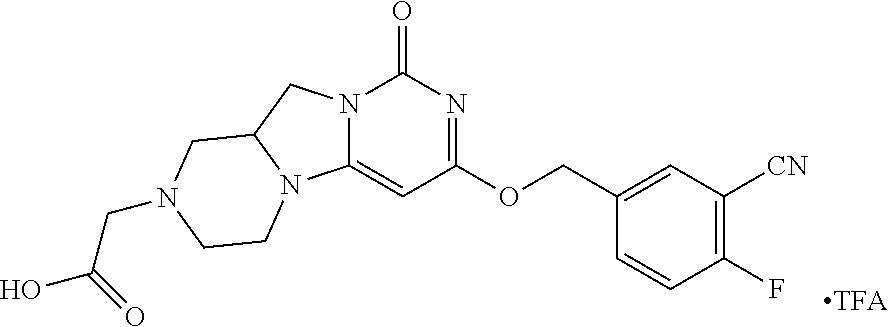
C1(COC2=NC(=O)N3C(=C2)N2C(C3)CN(CC(O)=O)CC2)=CC([CN])=C(F)C=C1
